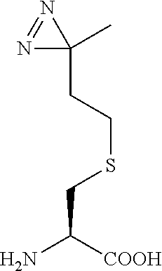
N1=NC1(CCSCC([COOH])N)C
